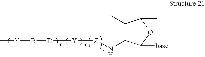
C[Y]B[D][Y][Z]NC1C(C)C(C)OC1[base]
